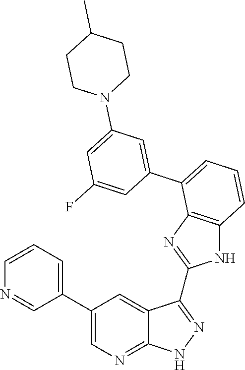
C1=CC=C(C2=CN=C3C(=C2)C(C2=NC4=C(N2)C=CC=C4C2=CC(N4CCC(C)CC4)=CC(F)=C2)=NN3)C=N1
